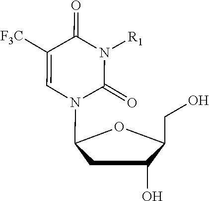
C1(O)CC(N2C=C([F3C])C(=O)N([R1])C2=O)OC1CO
